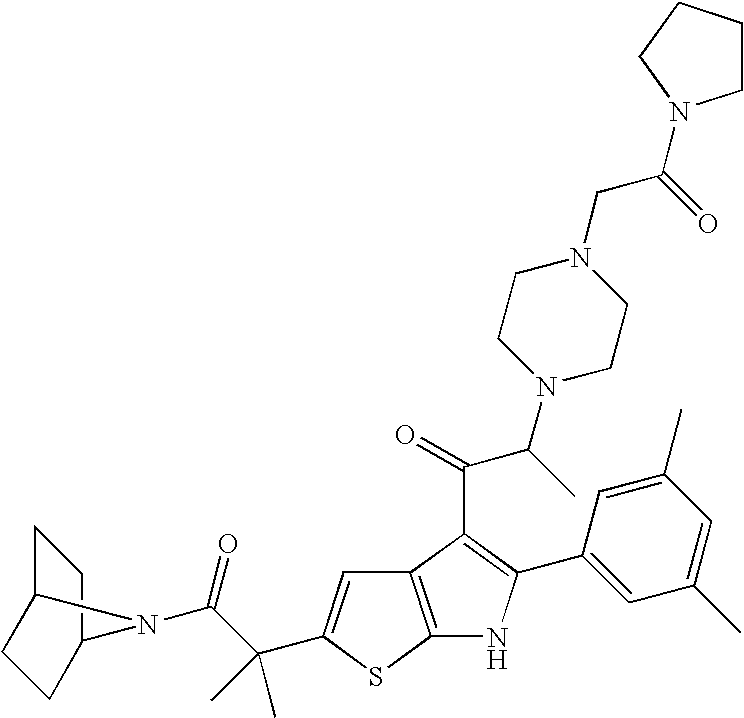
C1C2CCC(C1)N2C(C(C)(C)C1=CC2=C(S1)NC(C1=CC(C)=CC(C)=C1)=C2C(C(N1CCN(CC(=O)N2CCCC2)CC1)C)=O)=O
